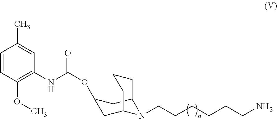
C1(OC(=O)NC2=C(OC)C=CC(C)=C2)CC2N(CCCCCCN)C(C1)CCC2
